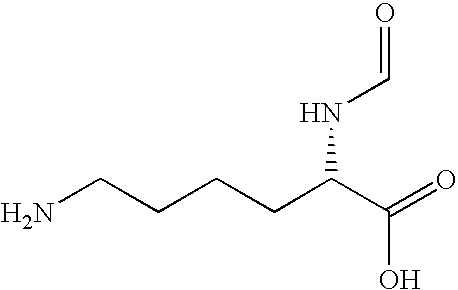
NCCCCC(C(=O)O)NC=O
